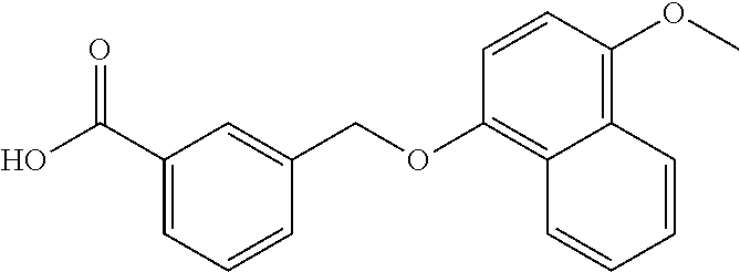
C1(C(O)=O)=CC=CC(COC2=C3C(=C(OC)C=C2)C=CC=C3)=C1
